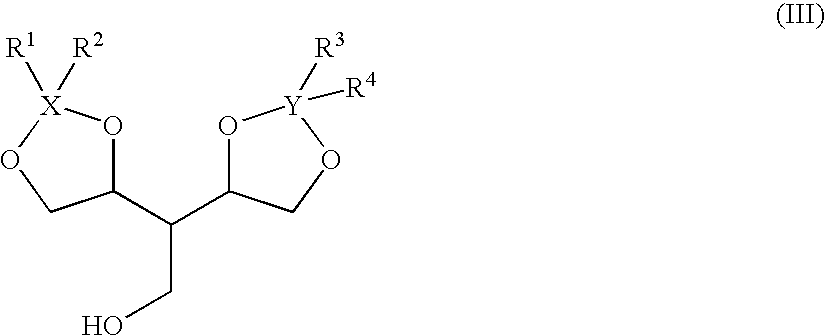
C1(C(C2O[Y]([R4])([R3])OC2)CO)O[X]([R1])([R2])OC1
